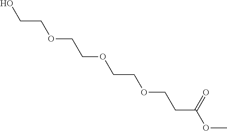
OCCOCCOCCOCCC(OC)=O
